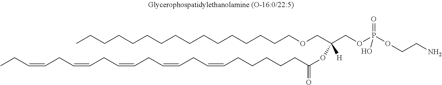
CCCCCCCCCCCCCCCCOCC(COP(OCCN)(=O)O)(OC(=O)CCCCCC=CCC=CCC=CCC=CCC=CCC)[H]
